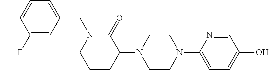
C1=NC(N2CCN(C3C(=O)N(CC4=CC=C(C)C(F)=C4)CCC3)CC2)=CC=C1O
